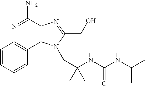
C1=CC=CC2=C1N=C(N)C1=C2N(CC(NC(NC(C)C)=O)(C)C)C(CO)=N1
